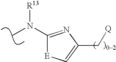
CN(C1=NC(C[Q])=C[E]1)[R13]
